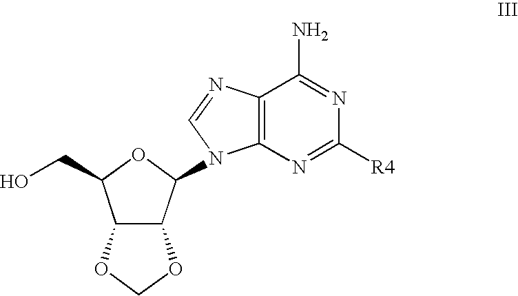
C12C(C(N3C4=C(C(N)=NC([R4])=N4)N=C3)OC1CO)OCO2
